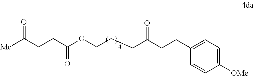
[Me]C(CCC(OCCCC(CCC1=CC=C([OMe])C=C1)=O)=O)=O
